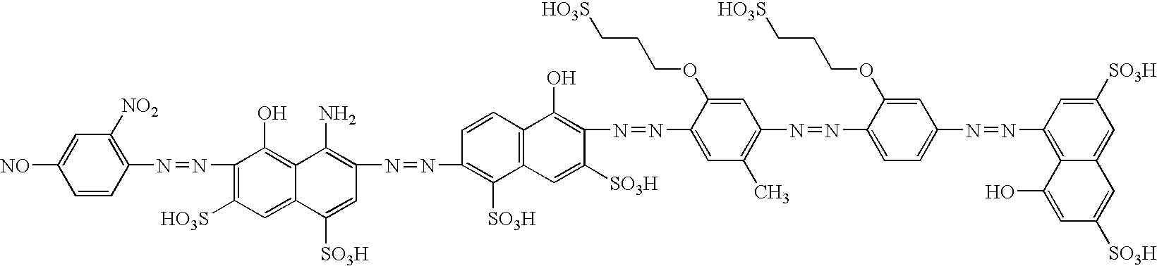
C1=CC(N=NC2=C([HO3S])C=C3C(=C2O)C(N)=C(N=NC2=C([SO3H])C4=C(C=C2)C(O)=C(N=NC2=CC(C)=C(N=NC5=CC=C(N=NC6=C7C(=CC([SO3H])=C6)C=C([SO3H])C=C7O)C=C5OCCC[HO3S])C=C2OCCC[HO3S])C([SO3H])=C4)C=C3[SO3H])=C([NO2])C=C1[NO]
